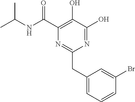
N1=C(O)C(O)=C(C(NC(C)C)=O)N=C1CC1=CC=CC(Br)=C1
